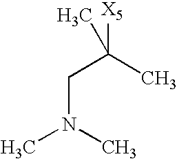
C(N(C)C)C([X5])(C)C
